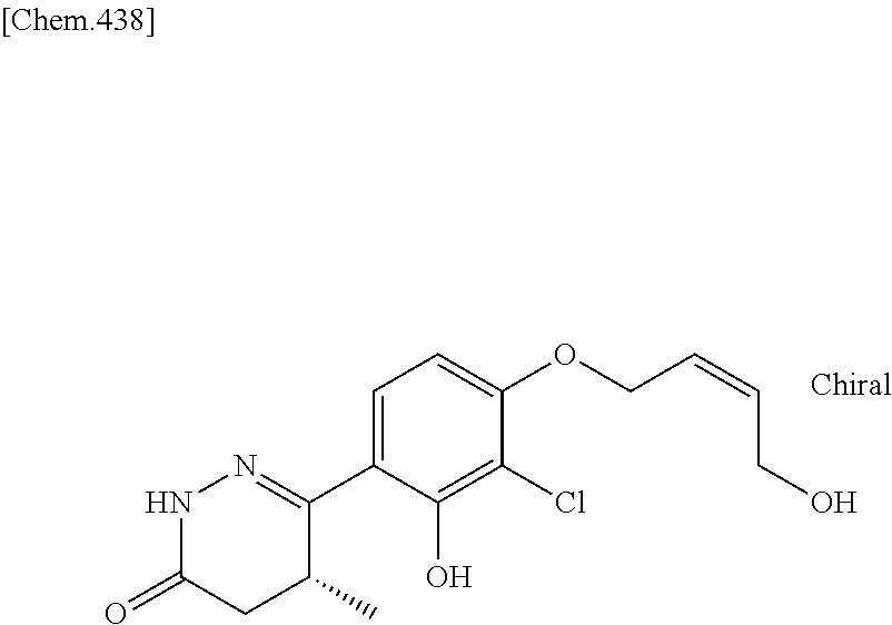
N1C(=O)CC(C)C(C2=CC=C(OCC=CCO)C(Cl)=C2O)=N1
